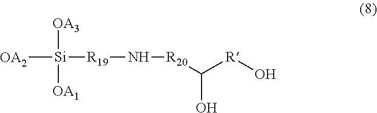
[OA2][Si]([R19]N[R20]C(O)[R]O)([OA3])[OA1]
